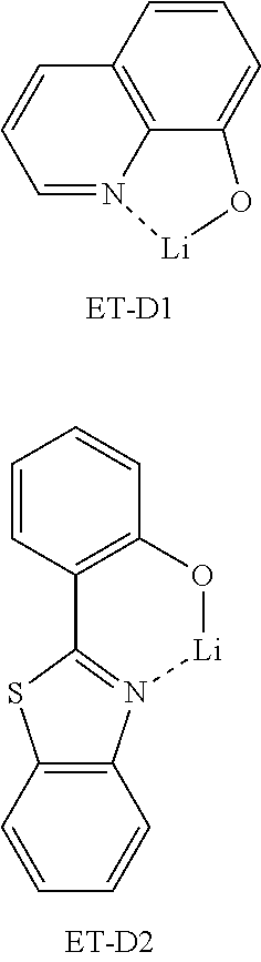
C1=CC=C2C3=C1C=CC=N3[Li]O2.C1=CC2=C(C=C1)O[Li]N1=C2SC2=C1C=CC=C2
